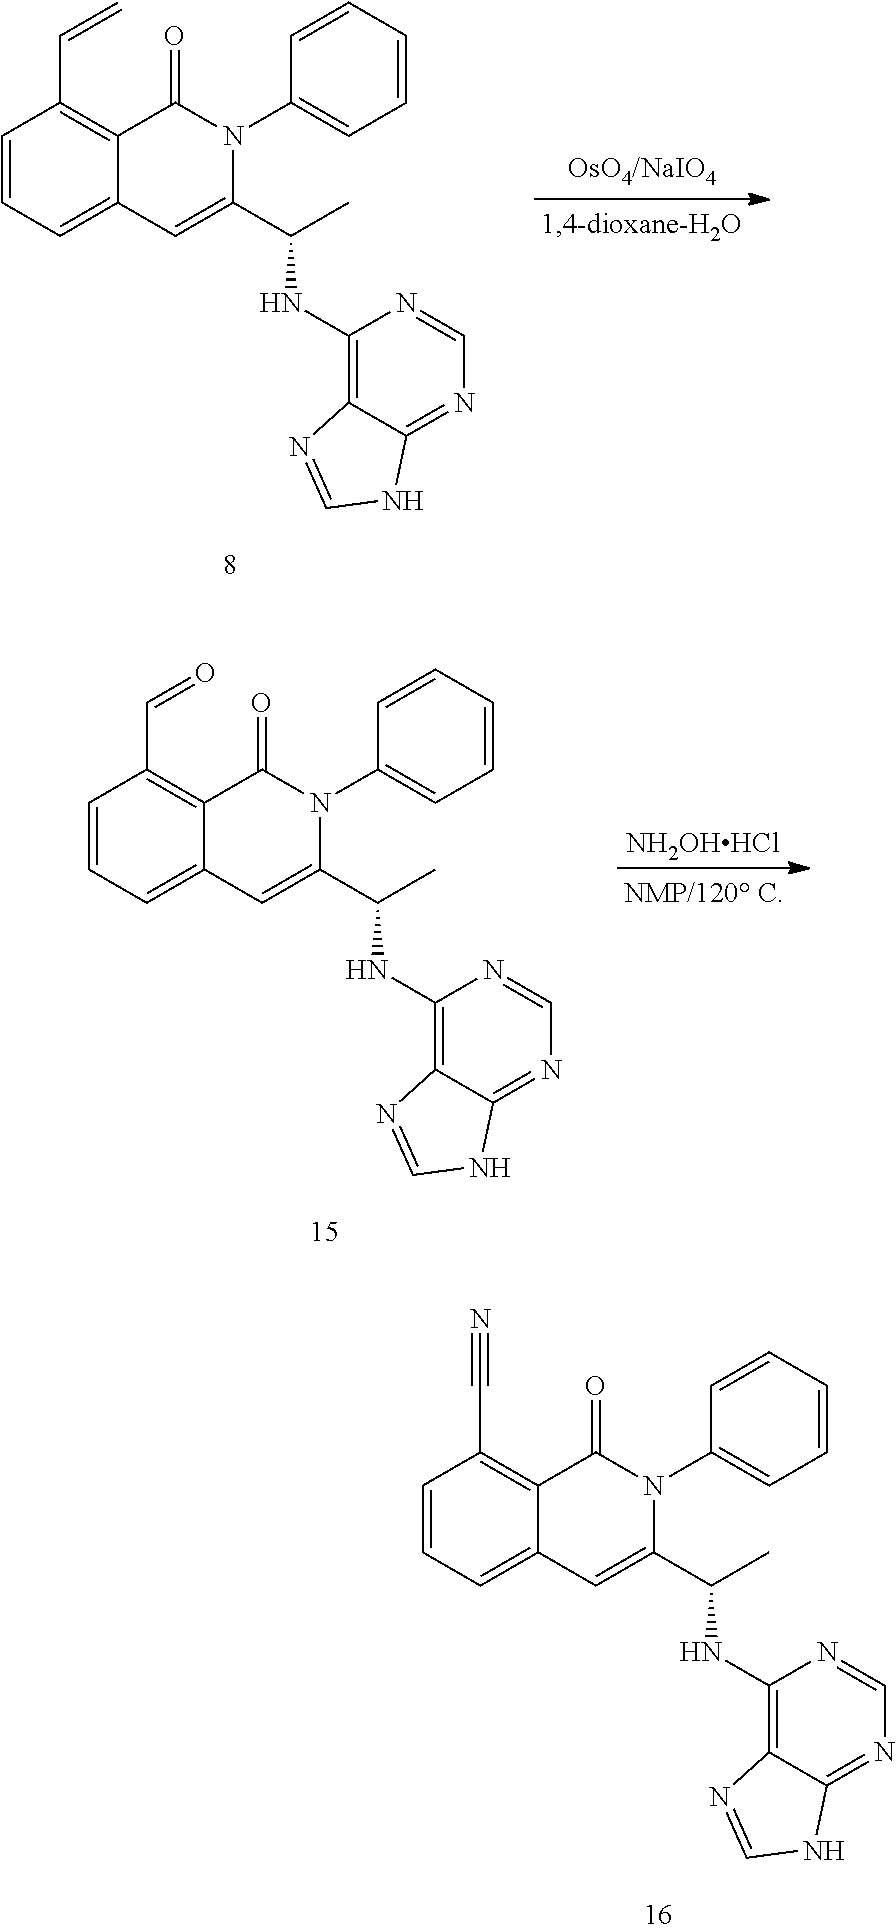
C1=CC=C2C(=C1C=C)C(=O)N(C1=CC=CC=C1)C(C(C)NC1=C3C(=NC=N1)NC=N3)=C2.C1=CC=C2C(=C1C=O)C(=O)N(C1=CC=CC=C1)C(C(C)NC1=C3C(=NC=N1)NC=N3)=C2.[NH2OHHCl].C1=CC=C2C(=C1C#N)C(=O)N(C1=CC=CC=C1)C(C(C)NC1=C3C(=NC=N1)NC=N3)=C2
